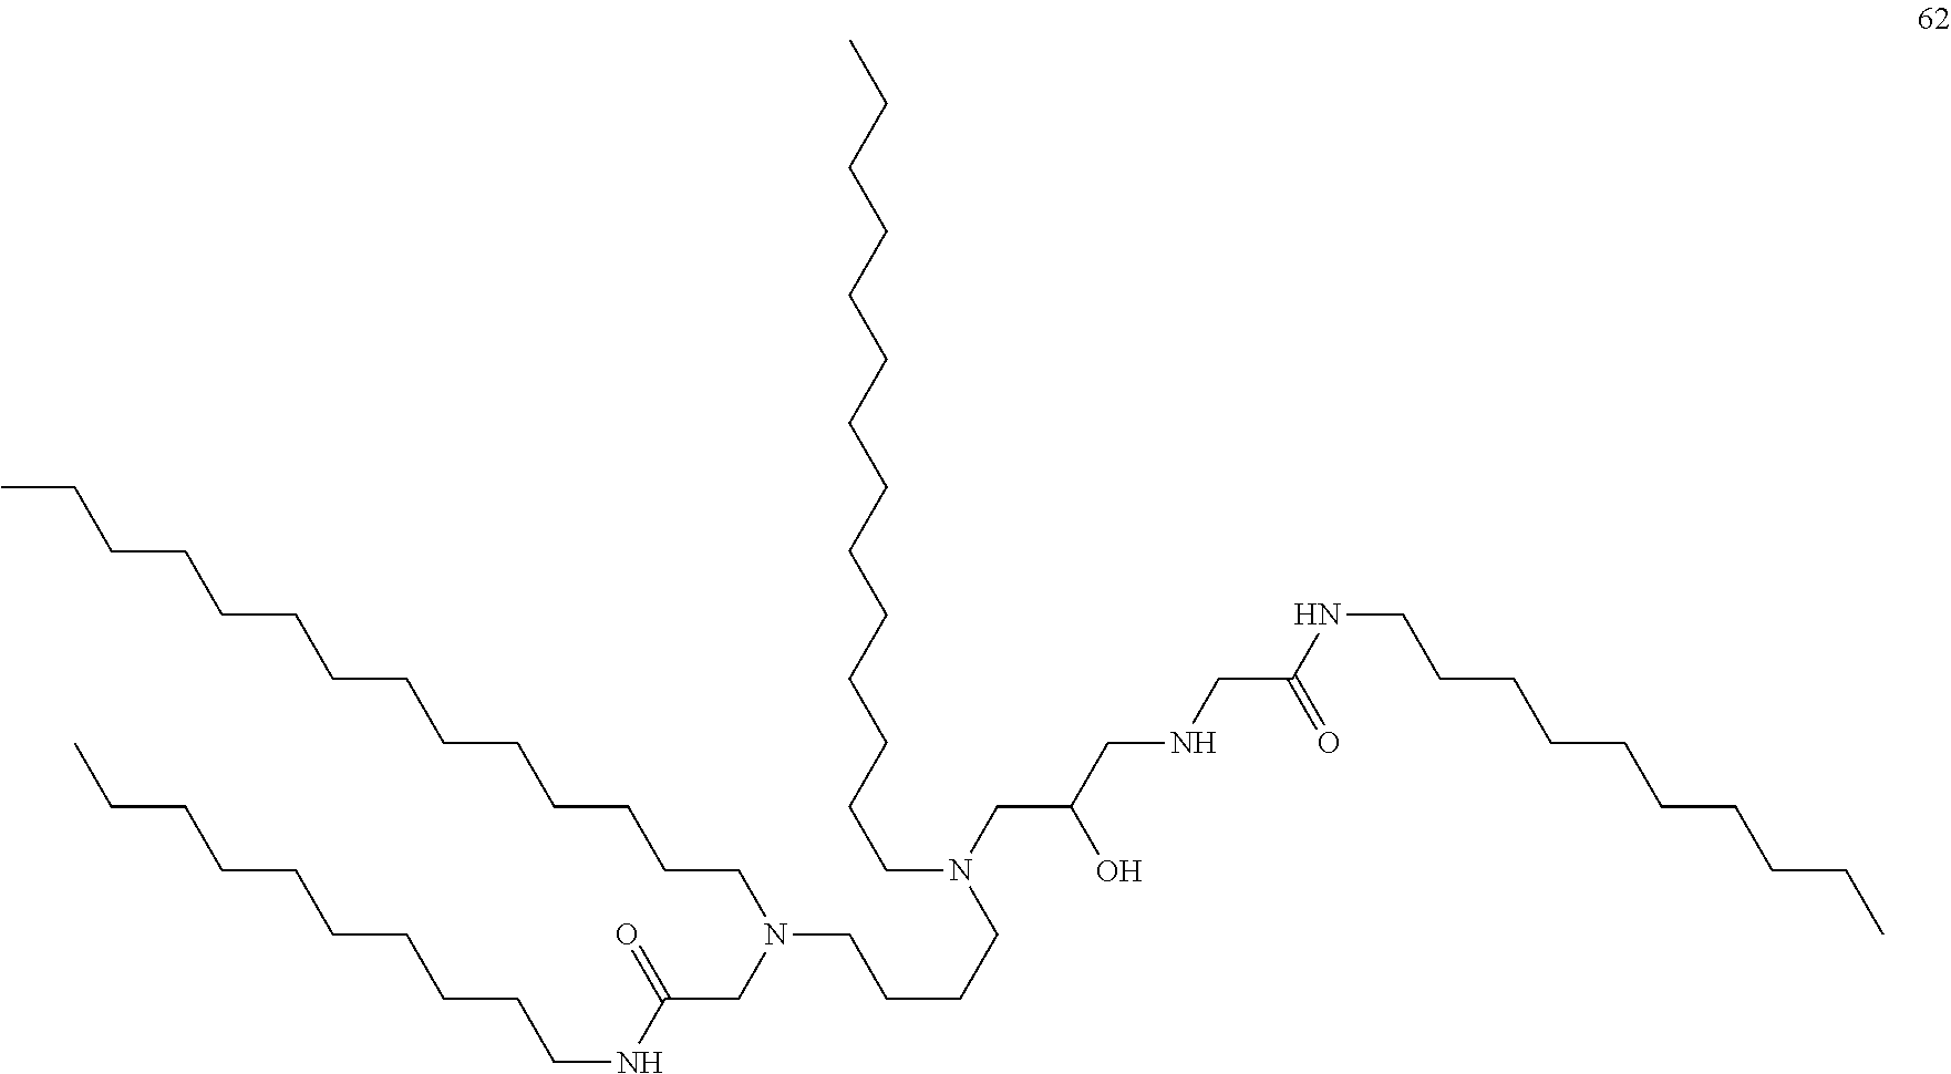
CCCCCCCCCCCCCCN(CCCCN(CCCCCCCCCCCCCC)CC(NCCCCCCCCCC)=O)CC(CNCC(NCCCCCCCCCC)=O)O
